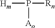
[Hm]P([Rn])[Ao]
